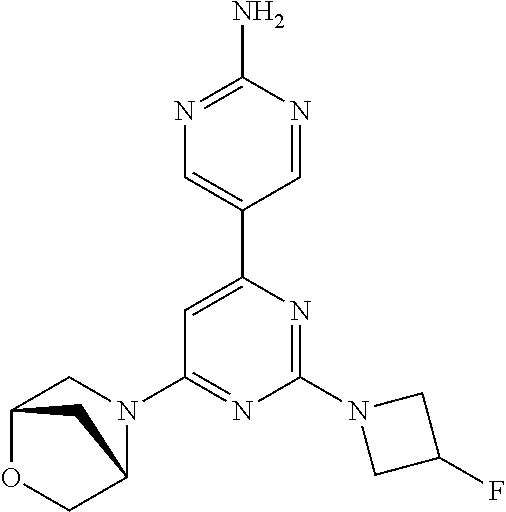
C12OCC(N(C3=NC(N4CC(F)C4)=NC(C4=CN=C(N)N=C4)=C3)C1)C2
